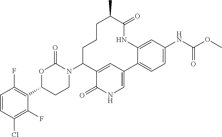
C1=CC(Cl)=C(F)C(C2CCN(C3CCCC(C)C(=O)NC4=CC(NC(OC)=O)=CC=C4C4=CNC(=O)C3=C4)C(=O)O2)=C1F
